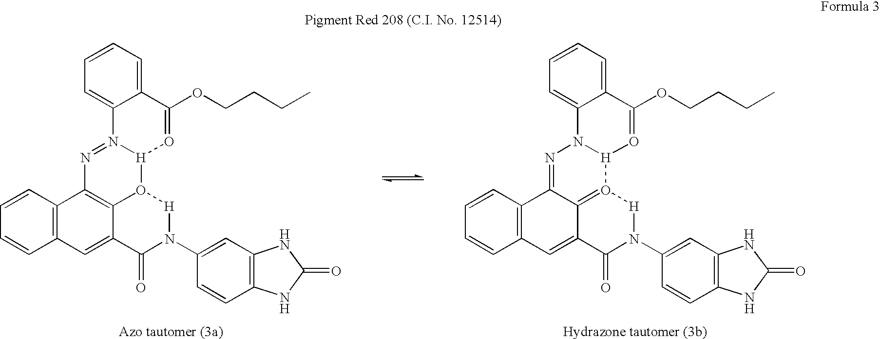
C12=C(C=CC=C1)C1=NN3[H](O4=C1C(=C2)C(=O)N(C1=CC2=C(C=C1)NC(=O)N2)[H]4)O=C(OCCCC)C1=CC=CC=C31.C12=C(C=CC=C1)C1=C3C(=C2)C(=O)N(C2=CC4=C(C=C2)NC(=O)N4)[H]O3[H]2N(=N1)C1=CC=CC=C1C(OCCCC)=O2
